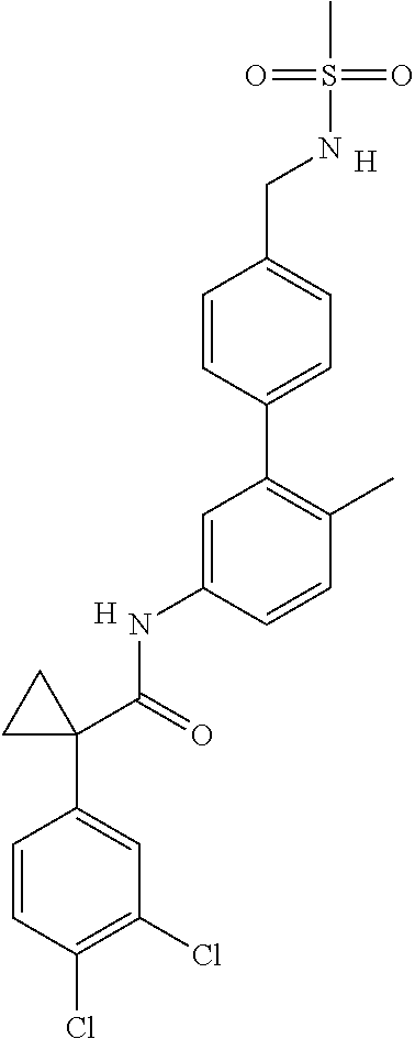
C1=C(C2=C(C)C=CC(NC(C3(C4=CC(Cl)=C(Cl)C=C4)CC3)=O)=C2)C=CC(CNS(=O)(=O)C)=C1.[H].[H]
